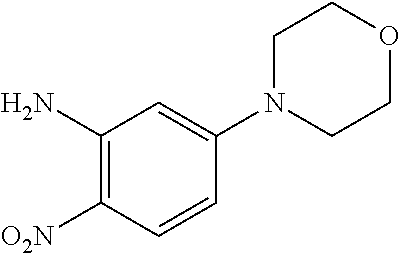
C1(N)=C([O2N])C=CC(N2CCOCC2)=C1
